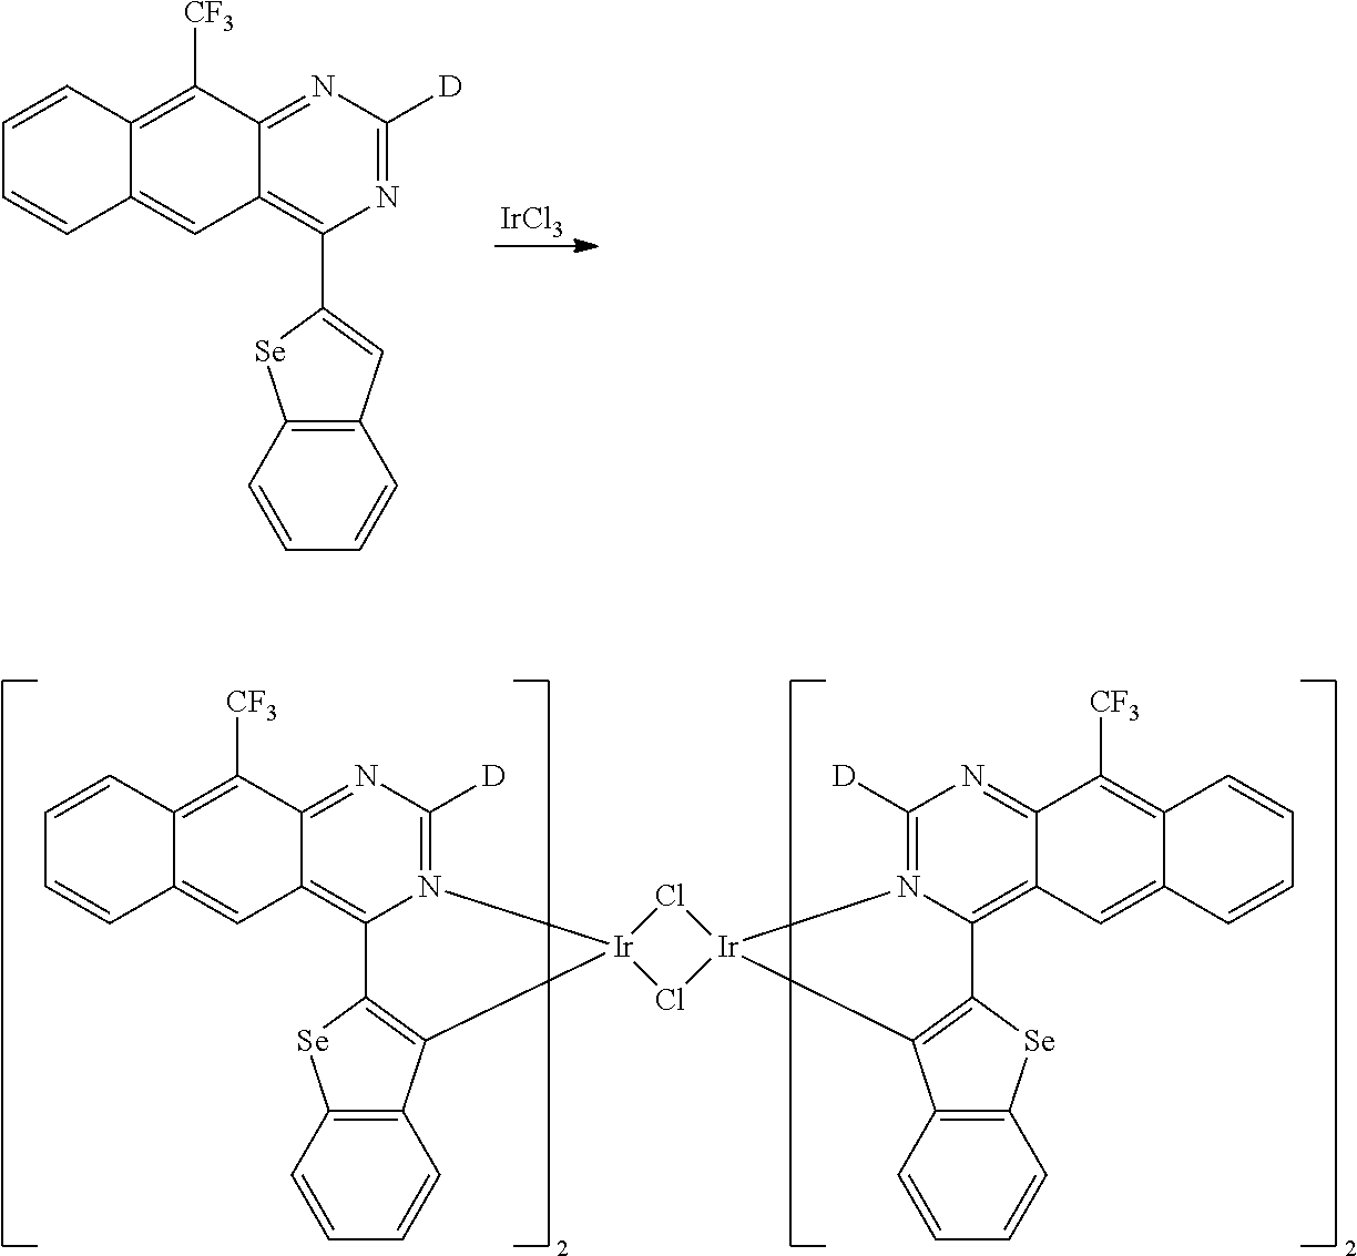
C1=CC2=C([CF3])C3=NC([D])=N4C(=C3C=C2C=C1)C1=C(C2=C([Se]1)C=CC=C2)[Ir]41Cl[Ir]2(Cl1)N1=C([D])N=C3C(=C1C1=C2C2=C([Se]1)C=CC=C2)C=C1C=CC=CC1=C3[CF3].[IrCl3].C1=CC2=C([CF3])C3=NC([D])=NC(C4=CC5=C([Se]4)C=CC=C5)=C3C=C2C=C1
